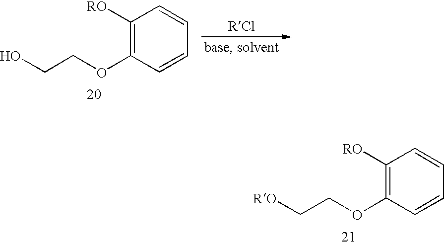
C1([RO])=C(OCCO)C=CC=C1.C1([RO])=C(OCC[RO])C=CC=C1
